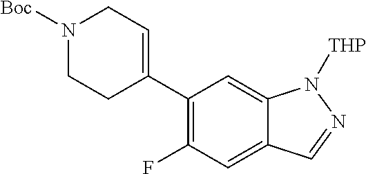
C1(C2=CCN([Boc])CC2)=C(F)C=C2C(=C1)N([THP])N=C2
